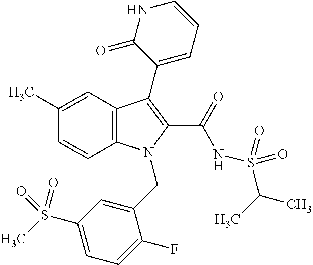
C12=C(C=C(C)C=C1)C(C1=CC=CNC1=O)=C(C(=O)NS(C(C)C)(=O)=O)N2CC1=CC(S(C)(=O)=O)=CC=C1F
